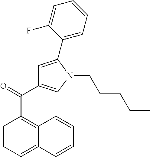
C1=CC=C2C(=C1C(C1=CN(CCCCC)C(C3=CC=CC=C3F)=C1)=O)C=CC=C2
